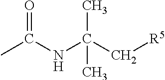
CC(NC(C[R5])(C)C)=O
